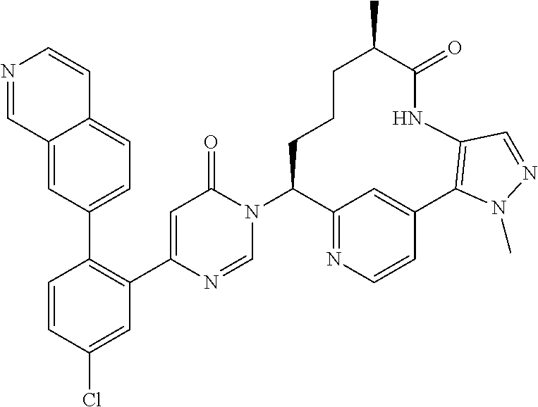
C12=NC=CC(=C1)C1=C(NC(=O)C(C)CCCC2N2C(=O)C=C(C3=C(C4=CC=C5C(=C4)C=NC=C5)C=CC(Cl)=C3)N=C2)C=NN1C
